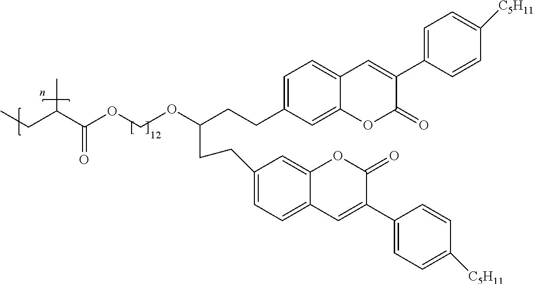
C1=C(CCC(CCC2=CC=C3C(=C2)OC(=O)C(C2=CC=C([C5H11])C=C2)=C3)OCOC(C(CC)C)=O)C=C2C(=C1)C=C(C1=CC=C([C5H11])C=C1)C(=O)O2
